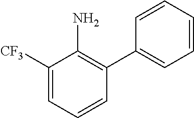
C1([CF3])=CC=CC(C2=CC=CC=C2)=C1N
